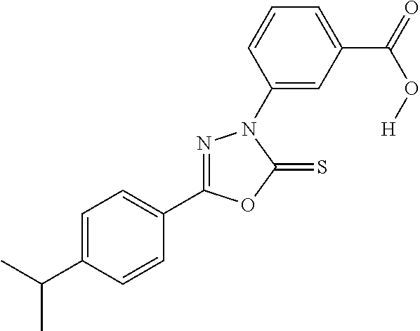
C1(C(C)C)=CC=C(C2=NN(C3=CC(C(=O)O[H])=CC=C3)C(=S)O2)C=C1
